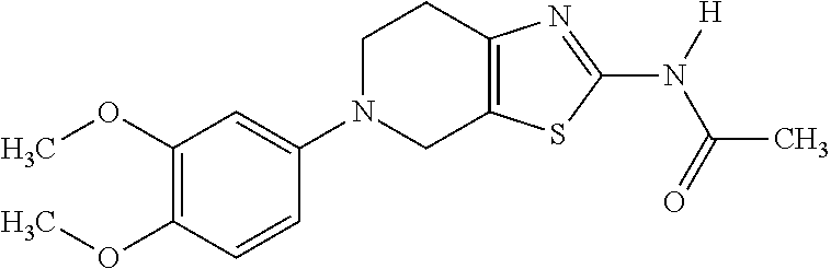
C1(OC)=C(OC)C=CC(N2CC3=C(CC2)N=C(N([H])C(=O)C)S3)=C1
